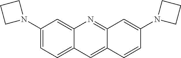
C1(N2CCC2)=CC=C2C(=C1)N=C1C(=C2)C=CC(N2CCC2)=C1
